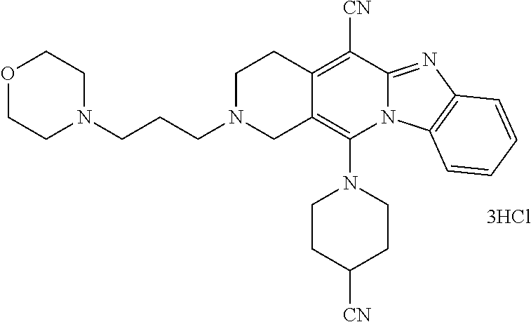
N1(CCCN2CCC3=C([CN])C4=NC5=C(N4C(N4CCC([CN])CC4)=C3C2)C=CC=C5)CCOCC1
